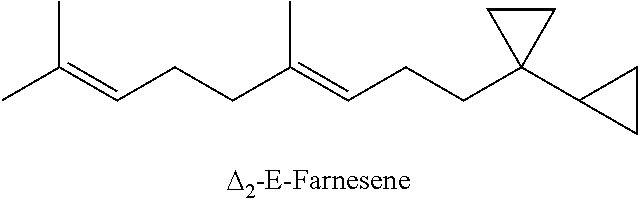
C(=CCCC(=CCCC1(C2CC2)CC1)C)(C)C
